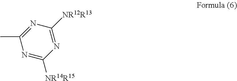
N1=C([NR14R15])N=C([NR12R13])N=C1C
